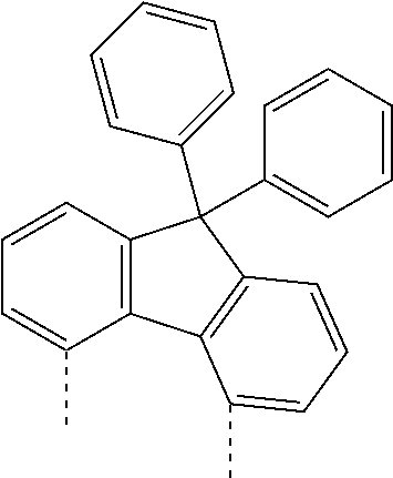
C1=CC2=C(C(C)=C1)C1=C(C2(C2=CC=CC=C2)C2=CC=CC=C2)C=CC=C1C
